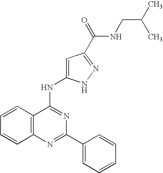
C12=C(N=C(C3=CC=CC=C3)N=C1NC1=CC(C(=O)NCC(C)C)=NN1)C=CC=C2
